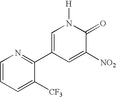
C1=CC=C([CF3])C(C2=CN([H])C(=O)C([NO2])=C2)=N1
